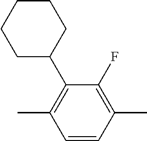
C1(C)=C(C2CCCCC2)C(F)=C(C)C=C1
